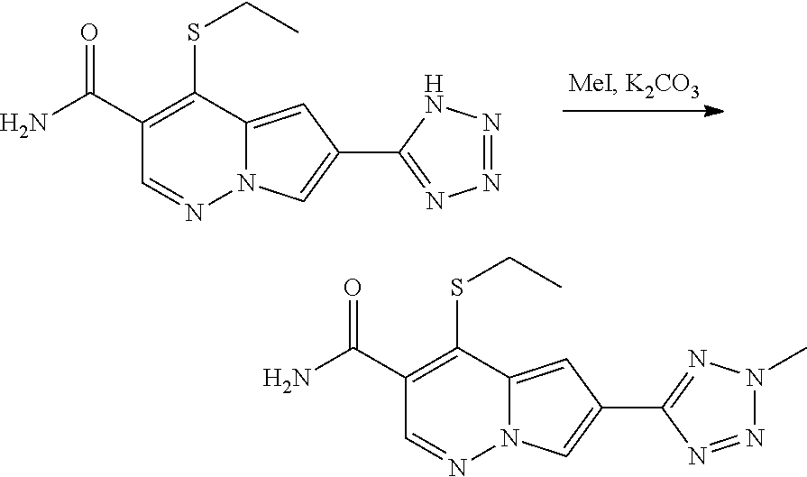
C12=CC(C3=NN=NN3)=CN1N=CC(C(N)=O)=C2SCC.C12=CC(C3=NN(C)N=N3)=CN1N=CC(C(N)=O)=C2SCC
